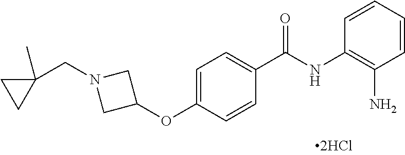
C1=CC=CC(N)=C1NC(C1=CC=C(OC2CN(CC3(C)CC3)C2)C=C1)=O
